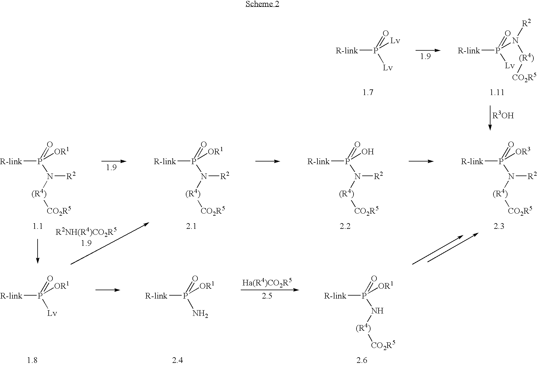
[R-link]P(=O)([Lv])[Lv].[R-link]P(=O)([Lv])N([R2])[(R4)][CO2R5].[R-link]P(=O)(N([R2])[(R4)][CO2R5])[OR3].[R-link]P(=O)(N([R2])[(R4)][CO2R5])O.[R-link]P(=O)(N([R2])[(R4)][CO2R5])[OR1].[R-link]P(=O)(N([R2])[(R4)][CO2R5])[OR1].[R-link]P(=O)([Lv])[OR1].[R-link]P(=O)(N)[OR1].[R-link]P(=O)(N[(R4)][CO2R5])[OR1]
